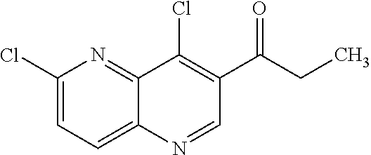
C1(Cl)=CC=C2C(=N1)C(Cl)=C(C(CC)=O)C=N2
